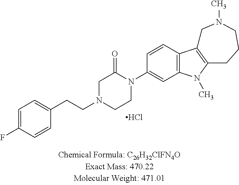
C1=C(F)C=CC(CCN2CC(=O)N(C3=CC4=C(C=C3)C3=C(N4C)CCCN(C)C3)CC2)=C1.Cl
